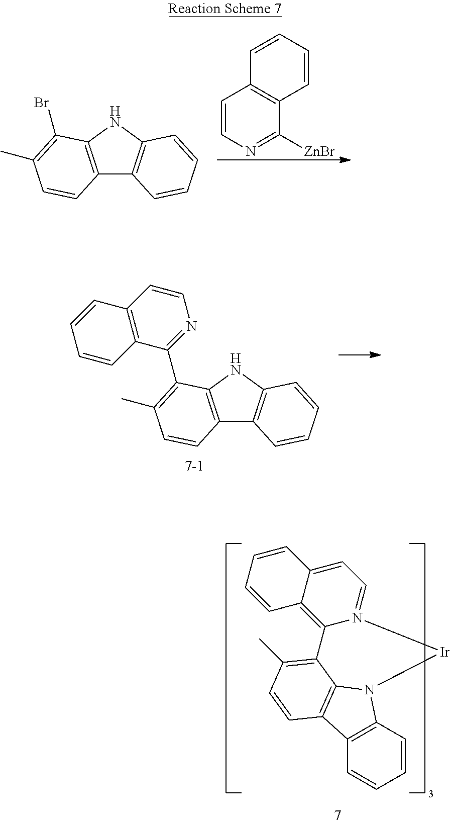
C12=C(NC3=C1C=CC=C3)C(Br)=C(C)C=C2.C1=CN=C([ZnBr])C2=C1C=CC=C2.C12=C(NC3=C1C=CC=C3)C(C1=NC=CC3=C1C=CC=C3)=C(C)C=C2.C1=CC2=C(C=C1)C1=C3N2[Ir]N2=CC=C4C(=C2C3=C(C)C=C1)C=CC=C4
